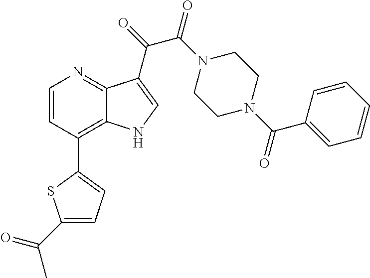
C1=CC(C2=CC=C(C(=O)C)S2)=C2C(=N1)C(C(=O)C(N1CCN(C(=O)C3=CC=CC=C3)CC1)=O)=CN2
